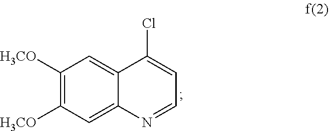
C1=C2C(=CC([H3CO])=C1[H3CO])C(Cl)=CC=N2
